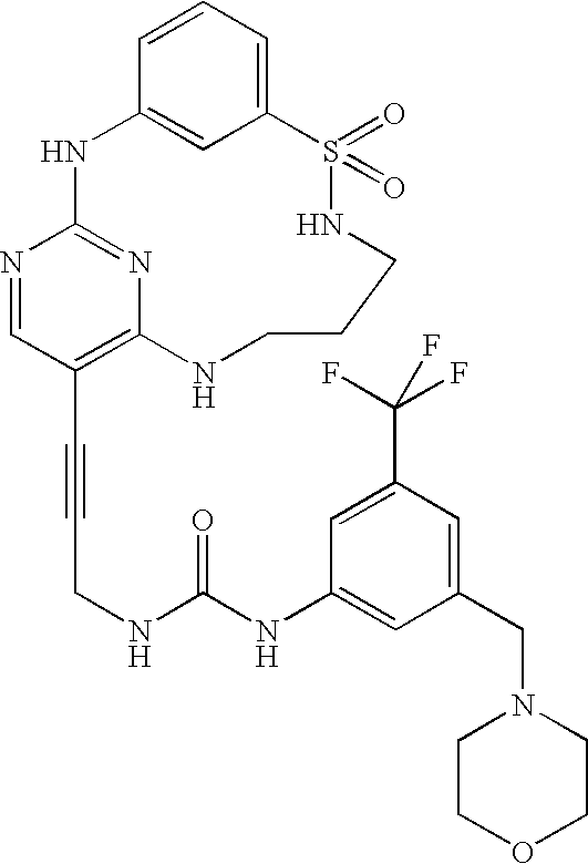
C1=CC=C2C=C1NC1=NC(=C(C#CCNC(NC3=CC(CN4CCOCC4)=CC(C(F)(F)F)=C3)=O)C=N1)NCCCNS2(=O)=O
